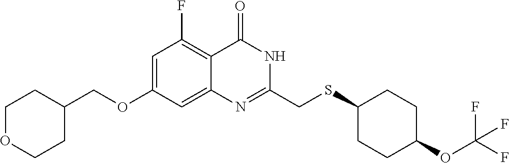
C1=C(OCC2CCOCC2)C=C2C(=C1F)C(=O)NC(CSC1CCC(OC(F)(F)F)CC1)=N2
